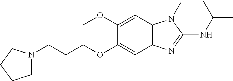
C1N(CCCOC2=CC3=C(C=C2OC)N(C)C(NC(C)C)=N3)CCC1
